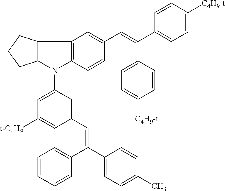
C12C(N(C3=CC([t-C4H9])=CC(C=C(C4=CC=C(C)C=C4)C4=CC=CC=C4)=C3)C3=C1C=C(C=C(C1=CC=C([C4H9-t])C=C1)C1=CC=C([C4H9-t])C=C1)C=C3)CCC2
